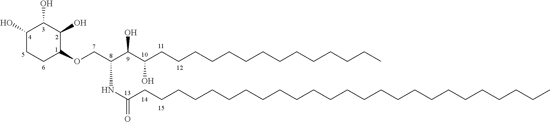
C1(OCC(NC(=O)CCCCCCCCCCCCCCCCCCCCCCCCC)C(C(CCCCCCCCCCCCCC)O)O)C(O)C(O)C(O)CC1
